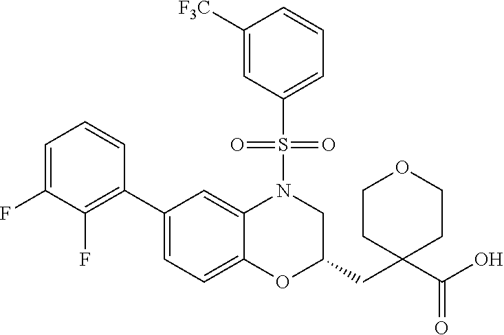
C1(C2=CC=C3C(=C2)N(S(C2=CC=CC([F3C])=C2)(=O)=O)CC(CC2(C(O)=O)CCOCC2)O3)=C(F)C(F)=CC=C1
